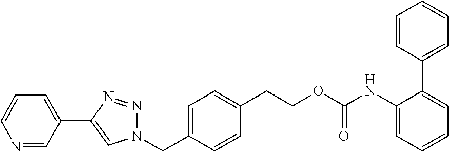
C1=CC(CCOC(NC2=CC=CC=C2C2=CC=CC=C2)=O)=CC=C1CN1N=NC(C2=CC=CN=C2)=C1
